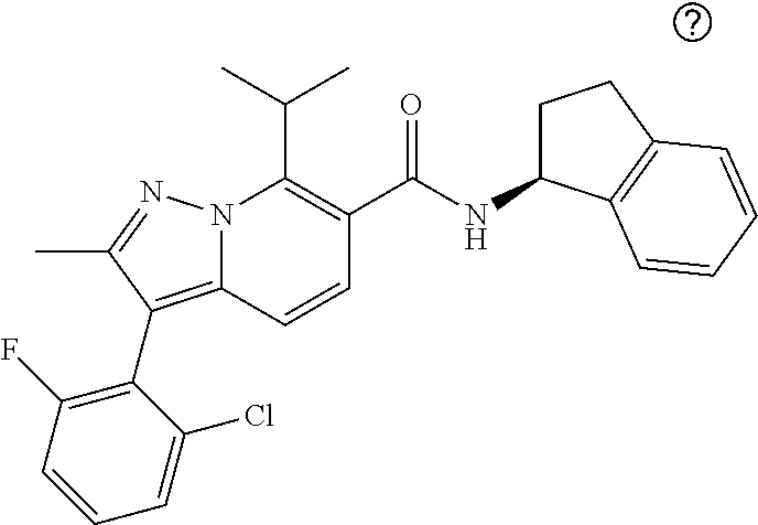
CC(C)C1=C(C(NC2CCC3=C2C=CC=C3)=O)C=CC2=C(C3=C(F)C=CC=C3Cl)C(C)=NN12
